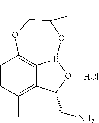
C1=CC(C)=C2C3=C1OCC(C)(C)OB3OC2CN.Cl
